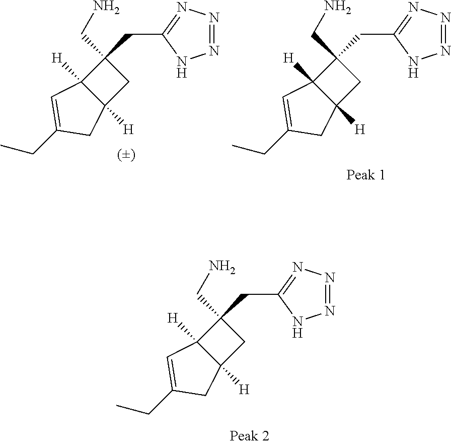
C1(CN)(CC2=NN=NN2)C2([H])C([H])(C1)CC(CC)=C2.C1(CN)(CC2=NN=NN2)C2([H])C([H])(C1)CC(CC)=C2.C1(CN)(CC2=NN=NN2)C2([H])C([H])(C1)CC(CC)=C2
